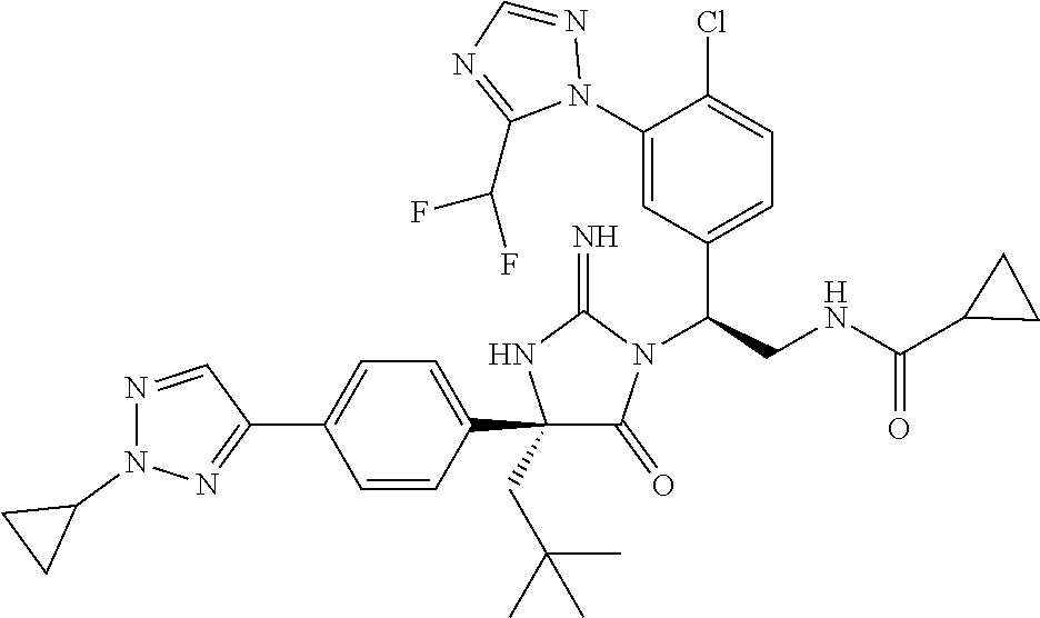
C1(C2=CC=C(C3=NN(C4CC4)N=C3)C=C2)(CC(C)(C)C)C(=O)N(C(CNC(C2CC2)=O)C2=CC=C(Cl)C(N3N=CN=C3C(F)F)=C2)C(=N)N1
